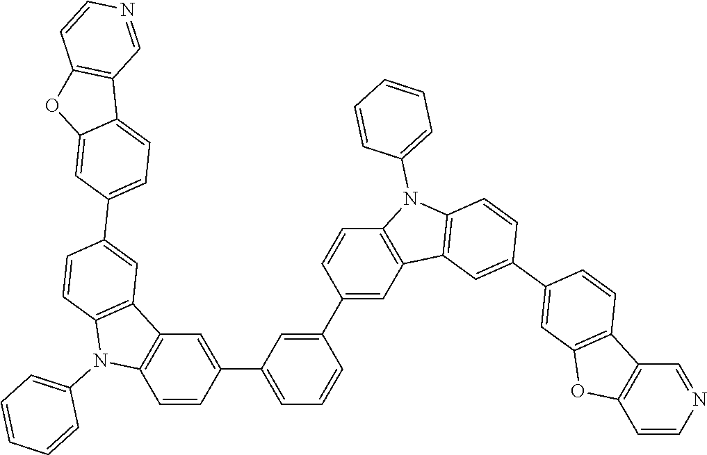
C1=NC=CC2=C1C1=CC=C(C3=CC4=C(C=C3)N(C3=CC=CC=C3)C3=C4C=C(C4=CC=CC(C5=CC6=C(C=C5)N(C5=CC=CC=C5)C5=C6C=C(C6=CC7=C(C=C6)C6=C(C=CN=C6)O7)C=C5)=C4)C=C3)C=C1O2
